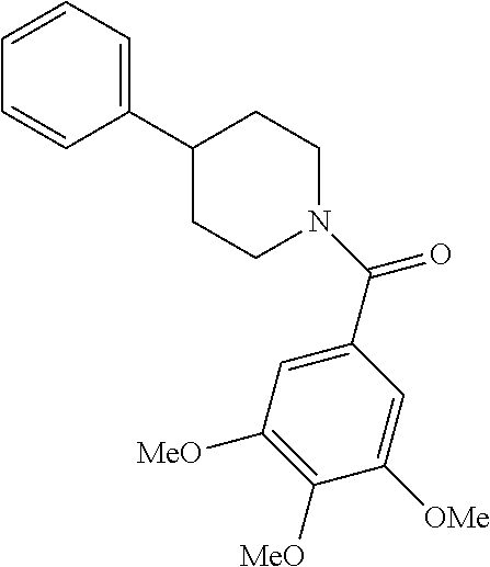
C1(C(=O)N2CCC(C3=CC=CC=C3)CC2)=CC([MeO])=C([MeO])C([OMe])=C1
